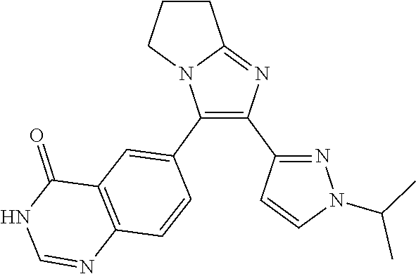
C12=NC(C3=NN(C(C)C)C=C3)=C(C3=CC4=C(C=C3)N=CNC4=O)N1CCC2
